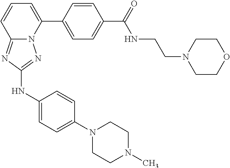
C1=CC(C2=CC=CC3=NC(NC4=CC=C(N5CCN(C)CC5)C=C4)=NN23)=CC=C1C(=O)NCCN1CCOCC1
